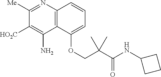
C12=C(N=C([Me])C([HO2C])=C1N)C=CC=C2OCC(C(NC1CCC1)=O)(C)C
